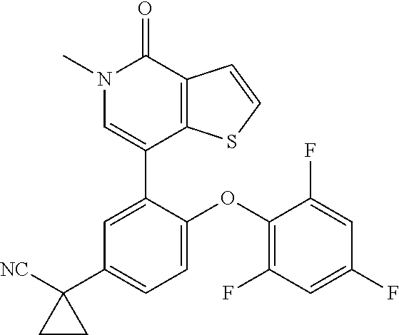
C1=CSC2=C1C(=O)N(C)C=C2C1=CC(C2([NC])CC2)=CC=C1OC1=C(F)C=C(F)C=C1F
